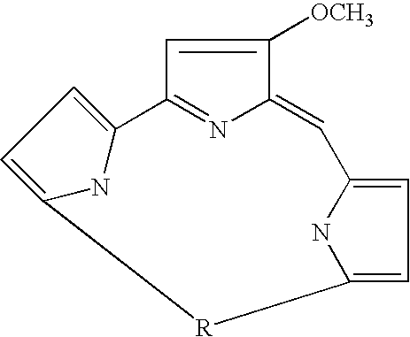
C1=C([OCH3])C2=CC3=CC=C(N3)[R]C3=CC=C(C1=N2)N3
